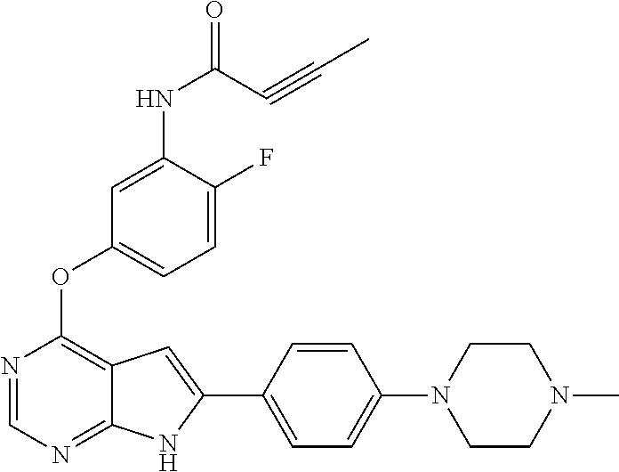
N1=CN=C2C(=C1OC1=CC=C(F)C(NC(=O)C#CC)=C1)C=C(C1=CC=C(N3CCN(C)CC3)C=C1)N2
